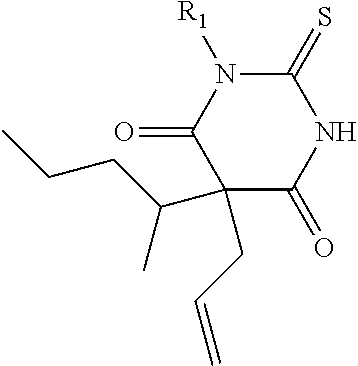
C1(CC=C)(C(C)CCC)C(=O)NC(=S)N([R1])C1=O
